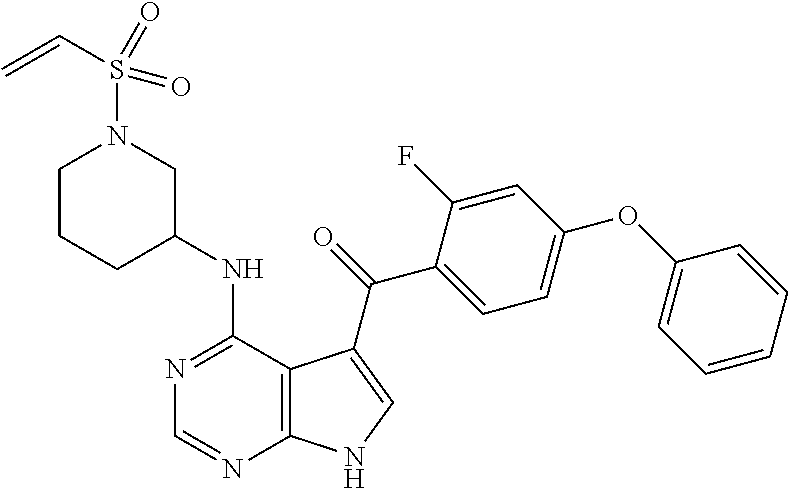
N1=C(NC2CN(S(C=C)(=O)=O)CCC2)C2=C(N=C1)NC=C2C(=O)C1=CC=C(OC2=CC=CC=C2)C=C1F
